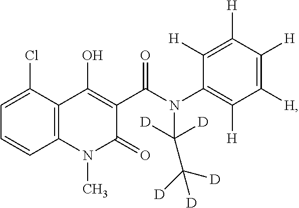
C12=C(C(Cl)=CC=C1)C(O)=C(C(=O)N(C([D])([D])C([D])([D])[D])C1=C([H])C([H])=C([H])C([H])=C1[H])C(=O)N2C
